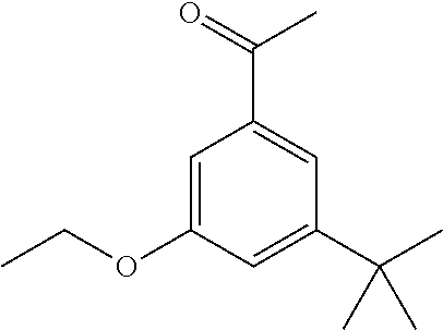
C1=C(OCC)C=C(C(C)(C)C)C=C1C(C)=O
